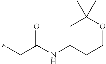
N(C(CC)=O)C1CCOC(C)(C)C1
